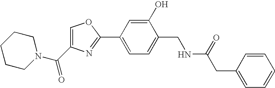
C1CCN(C(C2=COC(C3=CC=C(CNC(=O)CC4=CC=CC=C4)C(O)=C3)=N2)=O)CC1
